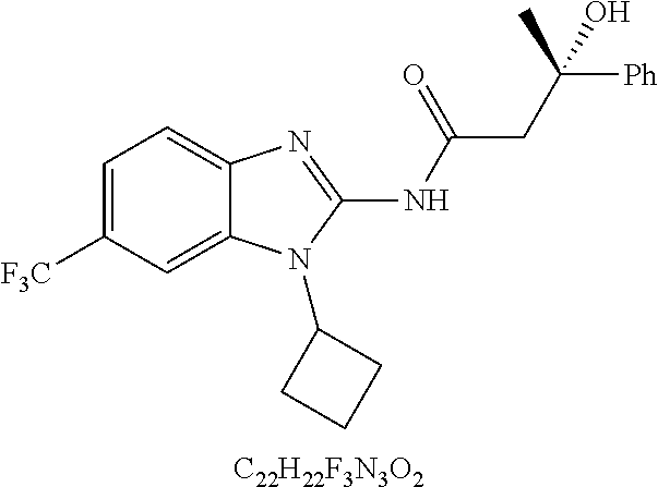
C1=C([F3C])C=C2C(=C1)N=C(NC(=O)CC(C)(O)[Ph])N2C1CCC1.[C22H22F3N3O2]
